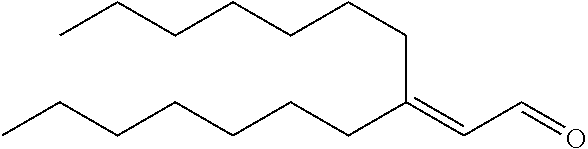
CCCCCCCC(=CC=O)CCCCCCC
